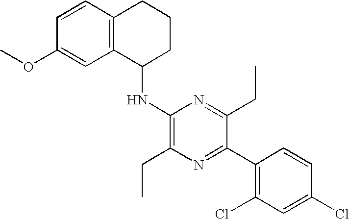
C1(Cl)=CC(Cl)=C(C2=NC(CC)=C(NC3C4=C(CCC3)C=CC(OC)=C4)N=C2CC)C=C1
